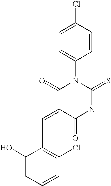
N1C(=S)N(C2=CC=C(Cl)C=C2)C(=O)C(=CC2=C(Cl)C=CC=C2O)C1=O
